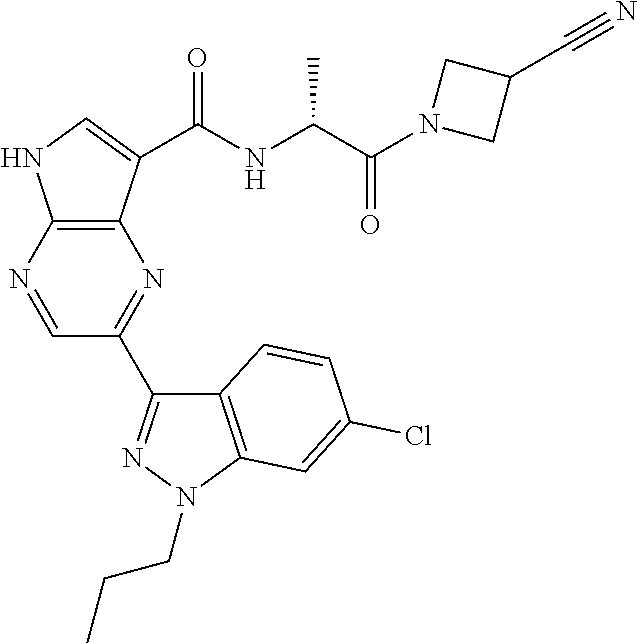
C1=NC2=C(N=C1C1=NN(CCC)C3=C1C=CC(Cl)=C3)C(C(NC(C(N1CC(C#N)C1)=O)C)=O)=CN2
